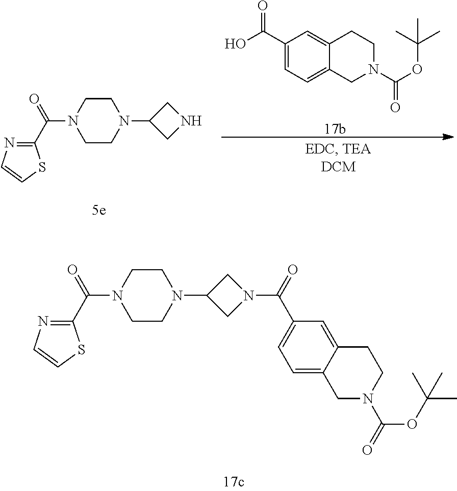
C1(C(N2CCN(C3CNC3)CC2)=O)=NC=CS1.C1(C(O)=O)=CC=C2C(=C1)CCN(C(OC(C)(C)C)=O)C2.C1(C(N2CCN(C3CN(C(C4=CC=C5C(=C4)CCN(C(OC(C)(C)C)=O)C5)=O)C3)CC2)=O)=NC=CS1
